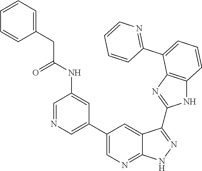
C1=CC=CC(C2=CC=CC3=C2N=C(C2=NNC4=NC=C(C5=CN=CC(NC(CC6=CC=CC=C6)=O)=C5)C=C42)N3)=N1
